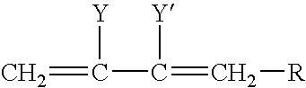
C(=C)(C(=C[R])[Y])[Y]
